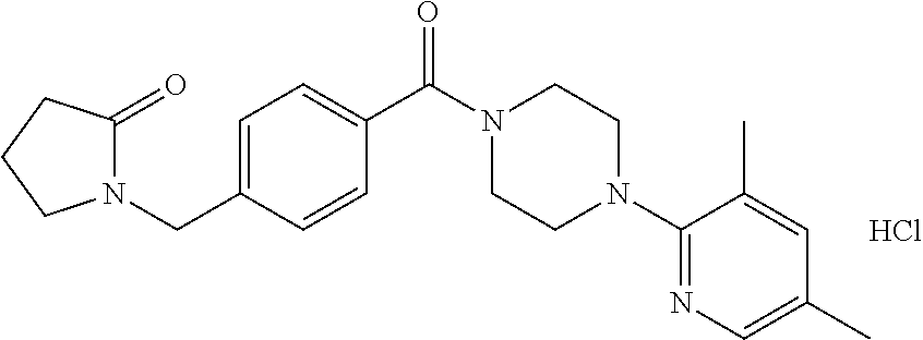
C1=C(CN2C(=O)CCC2)C=CC(C(N2CCN(C3=NC=C(C)C=C3C)CC2)=O)=C1.Cl
